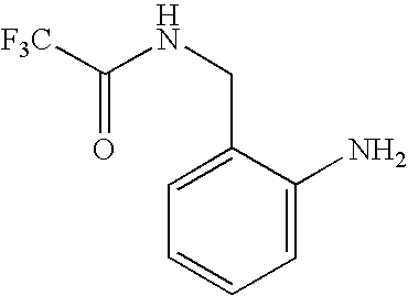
C1=C(N)C(CNC([F3C])=O)=CC=C1
